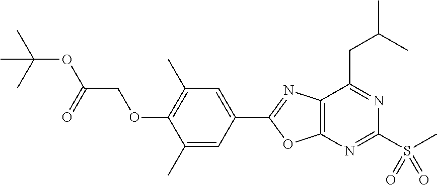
C12=C(C(CC(C)C)=NC(S(C)(=O)=O)=N1)N=C(C1=CC(C)=C(OCC(OC(C)(C)C)=O)C(C)=C1)O2
